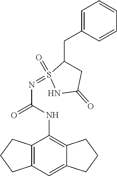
C12=C(C=C3C(=C1NC(N=S1(=O)C(CC4=CC=CC=C4)CC(=O)N1)=O)CCC3)CCC2
